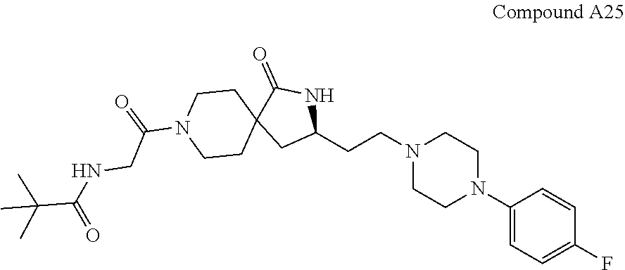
C1(N2CCN(CCC3NC(=O)C4(C3)CCN(C(CNC(=O)C(C)(C)C)=O)CC4)CC2)=CC=C(F)C=C1
